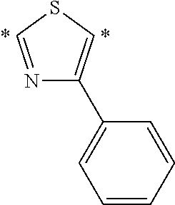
N1=CSC=C1C1=CC=CC=C1.*.*
